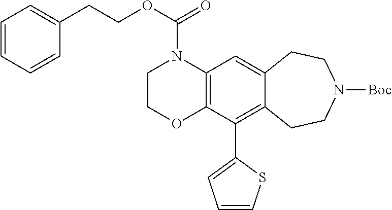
C12=C(N(C(OCCC3=CC=CC=C3)=O)CCO1)C=C1C(=C2C2=CC=CS2)CCN([Boc])CC1
